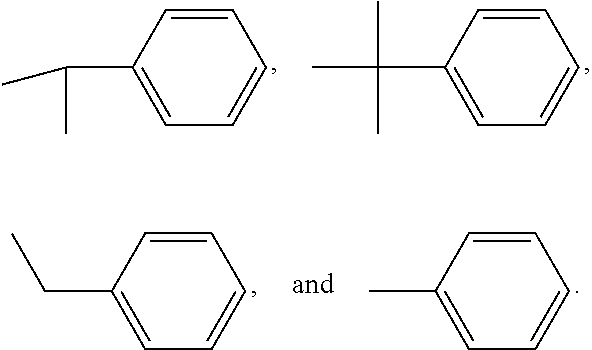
C1=CC(C(C)C)=CC=C1.C1=CC(C(C)(C)C)=CC=C1.C1=CC(CC)=CC=C1.C1=CC(C)=CC=C1
